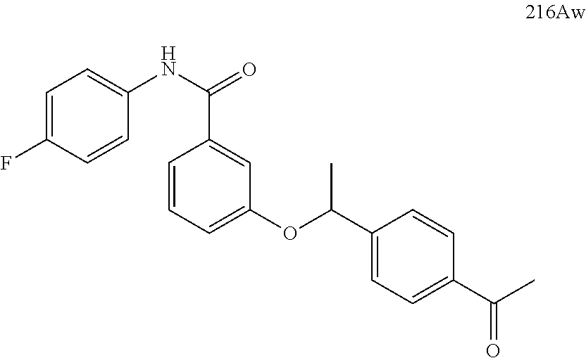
C1=C(F)C=CC(NC(=O)C2=CC(OC(C3=CC=C(C(C)=O)C=C3)C)=CC=C2)=C1
